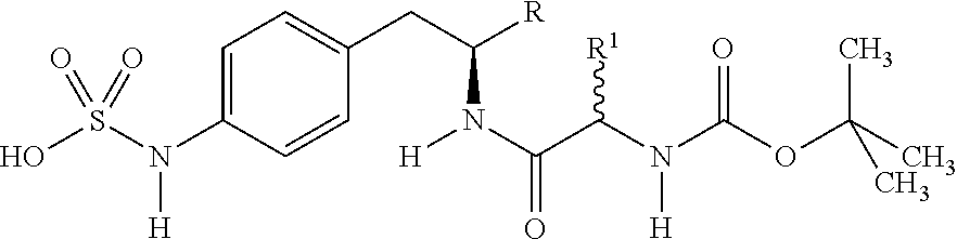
OS(N(C1=CC=C(CC([R])N(C(C(N(C(OC(C)(C)C)=O)[H])[R1])=O)[H])C=C1)[H])(=O)=O
